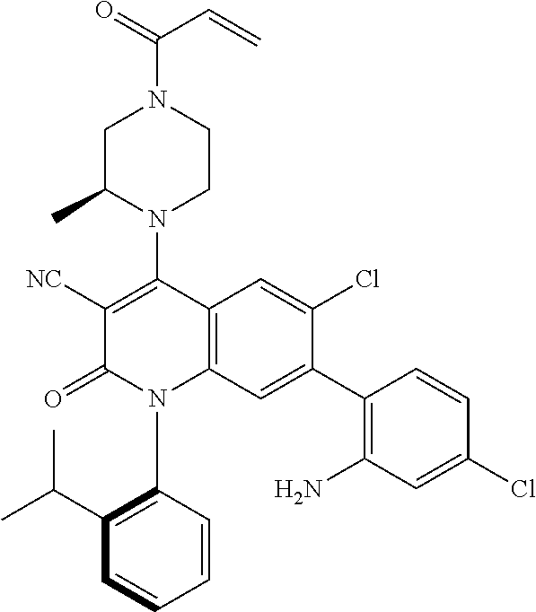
C1C(C)N(C2=C([NC])C(=O)N(C3=C(C(C)C)C=CC=C3)C3=C2C=C(Cl)C(C2=C(N)C=C(Cl)C=C2)=C3)CCN1C(=O)C=C
